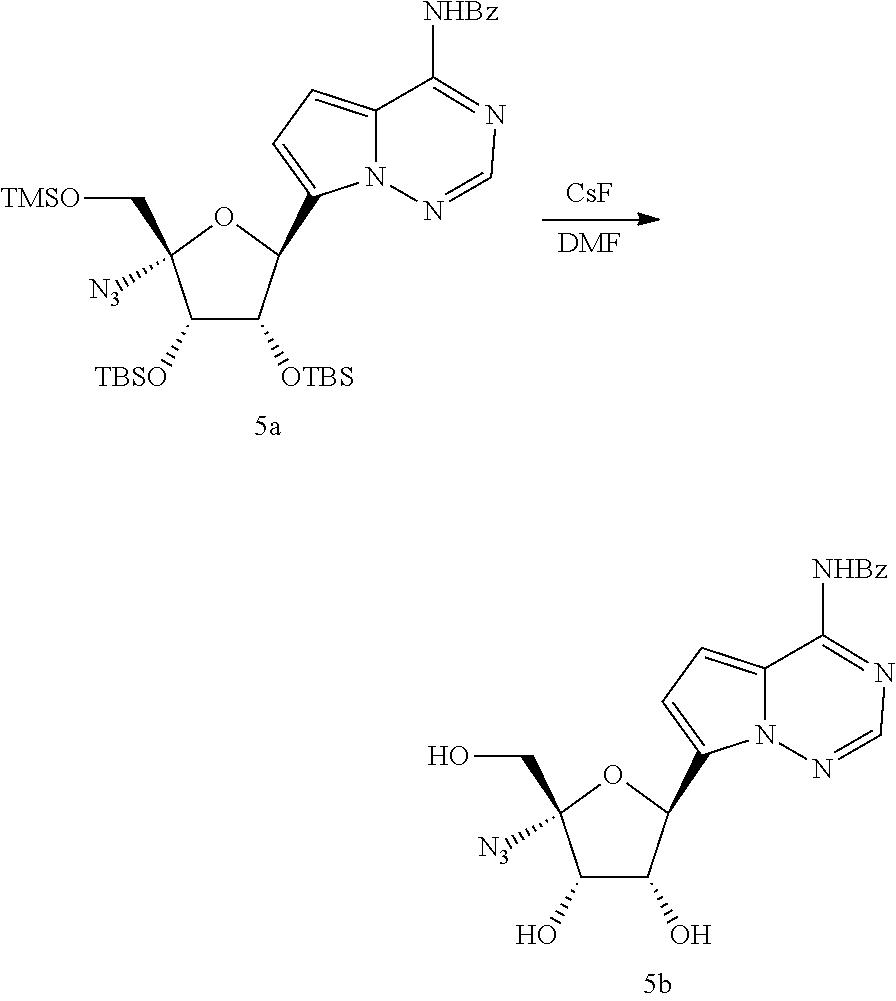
OC1C(O)C(C2=CC=C3N2N=CN=C3[NHBz])OC1([N3])CO.[TBSO]C1C([OTBS])C(C2=CC=C3N2N=CN=C3[NHBz])OC1([N3])C[TMSO].[CsF].[DMF]
